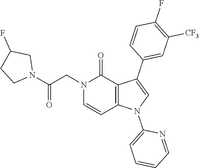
C1(F)=C([CF3])C=C(C2=CN(C3=CC=CC=N3)C3=C2C(=O)N(CC(N2CC(F)CC2)=O)C=C3)C=C1
